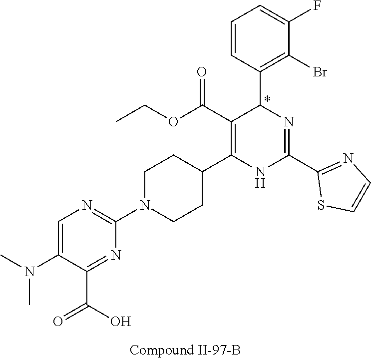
C1(F)=CC=CC(C2N=C(C3=NC=CS3)NC(C3CCN(C4=NC=C(N(C)C)C(C(O)=O)=N4)CC3)=C2C(OCC)=O)=C1Br
